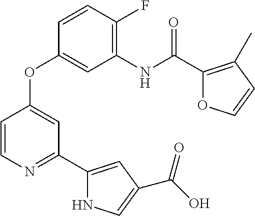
C1=CN=C(C2=CC(C(O)=O)=CN2)C=C1OC1=CC(NC(C2=C(C)C=CO2)=O)=C(F)C=C1
